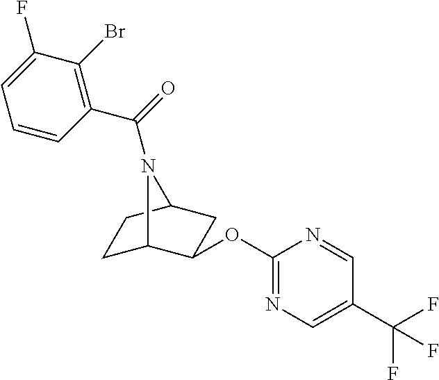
C1C2C(OC3=NC=C(C(F)(F)F)C=N3)CC(C1)N2C(=O)C1=C(Br)C(F)=CC=C1
